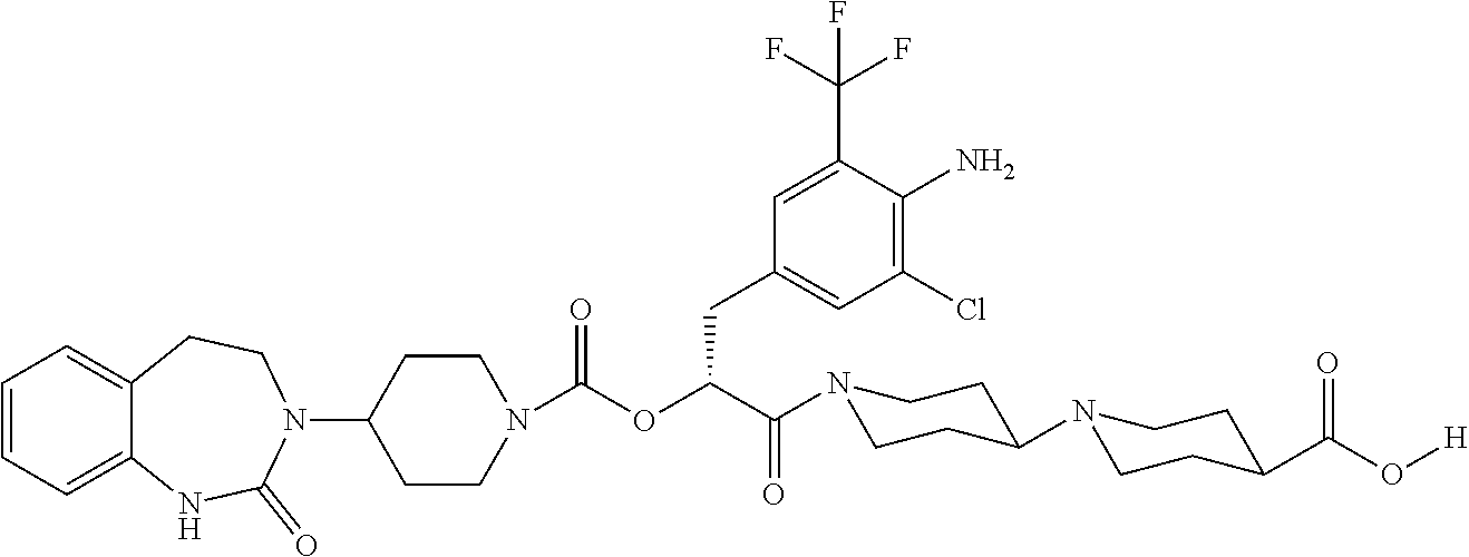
C1=CC=C2C(=C1)CCN(C1CCN(C(OC(CC3=CC(Cl)=C(N)C(C(F)(F)F)=C3)C(=O)N3CCC(N4CCC(C(=O)O[H])CC4)CC3)=O)CC1)C(=O)N2
